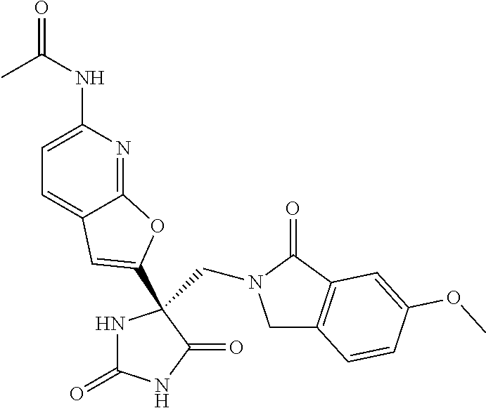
C1C2=C(C(=O)N1CC1(C3=CC4=CC=C(NC(C)=O)N=C4O3)NC(=O)NC1=O)C=C(OC)C=C2
